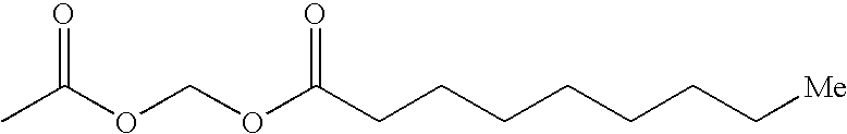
O(C(C)=O)COC(CCCCCCC[Me])=O
